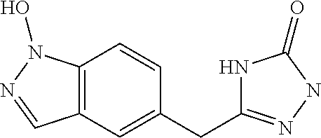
C12=C(C=C(CC3=NNC(=O)N3)C=C1)C=NN2O
